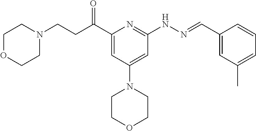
C(C1=CC(N2CCOCC2)=CC(NN=CC2=CC(C)=CC=C2)=N1)(CCN1CCOCC1)=O
